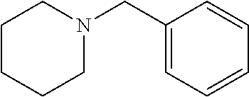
C1CCN(CC2=CC=CC=C2)CC1
